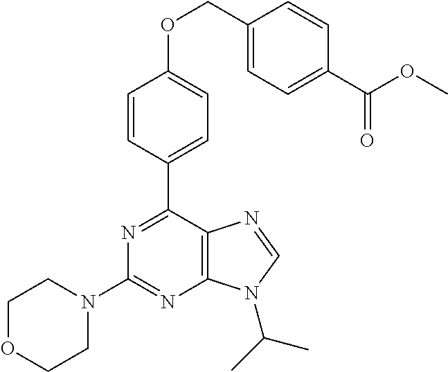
C1=CC(C2=NC(N3CCOCC3)=NC3=C2N=CN3C(C)C)=CC=C1OCC1=CC=C(C(OC)=O)C=C1
